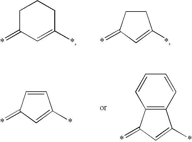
C1C(=*)C=C(*)CC1.C1CC(=*)C=C1*.C1=CC(=*)C=C1*.C1=CC2=C(C=C1)C(*)=CC2=*
